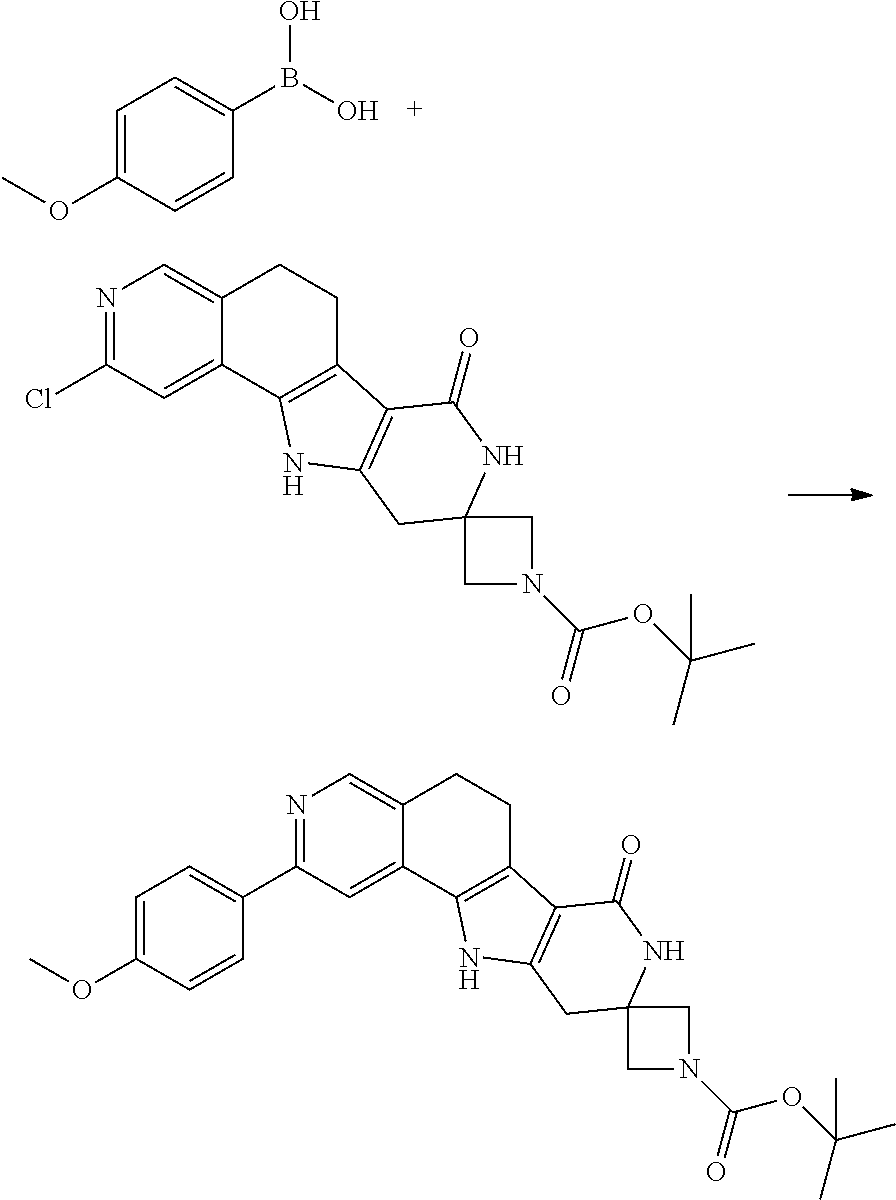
C1=C(OC)C=CC(B(O)O)=C1.N1=C(C2=CC=C(OC)C=C2)C=C2C(=C1)CCC1=C2NC2=C1C(=O)NC1(C2)CN(C(=O)OC(C)(C)C)C1.N1=C(Cl)C=C2C(=C1)CCC1=C2NC2=C1C(=O)NC1(C2)CN(C(=O)OC(C)(C)C)C1
